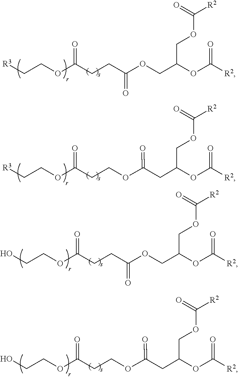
[R3]CCOC(CCC(OCC(OC(=O)[R2])COC([R2])=O)=O)=O.[R3]CCOC(CCOC(CC(OC(=O)[R2])COC([R2])=O)=O)=O.OCCOC(CCC(OCC(OC(=O)[R2])COC([R2])=O)=O)=O.OCCOC(CCOC(CC(OC(=O)[R2])COC([R2])=O)=O)=O
